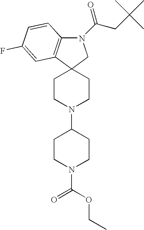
N1(C(=O)CC(C)(C)C)C2=C(C3(C1)CCN(C1CCN(C(OCC)=O)CC1)CC3)C=C(F)C=C2
